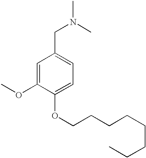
N(CC1=CC=C(OCCCCCCCC)C(OC)=C1)(C)C
